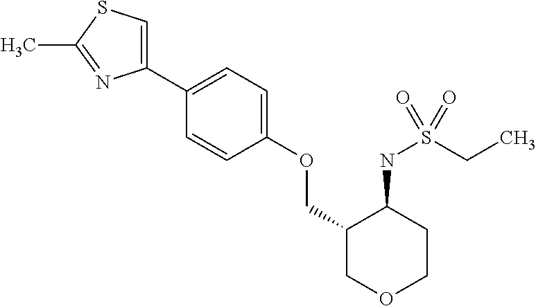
C1(C2=CC=C(OCC3COCCC3NS(CC)(=O)=O)C=C2)=CSC(C)=N1
